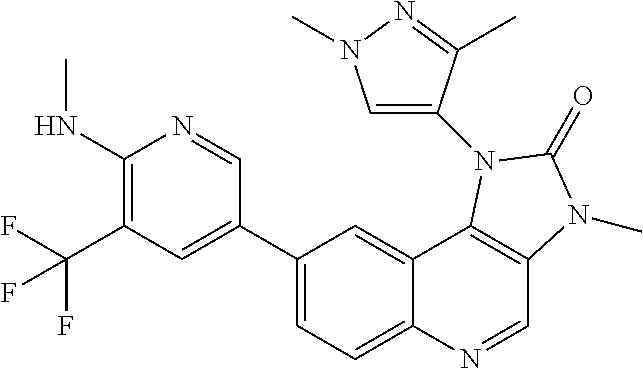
C1(NC)=C(C(F)(F)F)C=C(C2=CC=C3C(=C2)C2=C(C=N3)N(C)C(=O)N2C2=CN(C)N=C2C)C=N1
